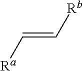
[Ra]C=C[Rb]
